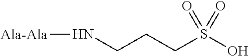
N(CCCS(O)(=O)=O)[Ala-Ala]
